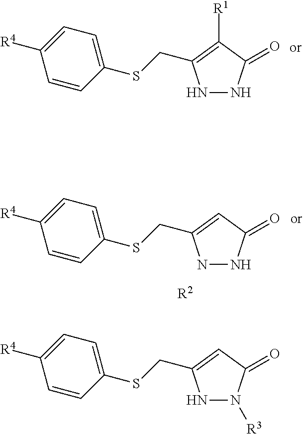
N1N([R3])C(=O)C=C1CSC1=CC=C([R4])C=C1.N1NC(=O)C([R1])=C1CSC1=CC=C([R4])C=C1.N1NC(=O)C=C1CSC1=CC=C([R4])C=C1.[R2]
